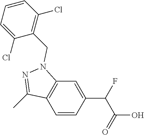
C1=CC(C(C(O)=O)F)=CC2=C1C(C)=NN2CC1=C(Cl)C=CC=C1Cl
